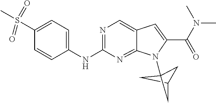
C1C2CC1(N1C3=NC(NC4=CC=C(S(C)(=O)=O)C=C4)=NC=C3C=C1C(N(C)C)=O)C2
